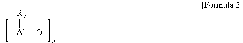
C[Al](OC)[Ra]
